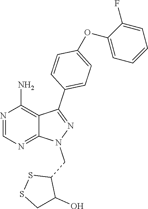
N1=CN=C2C(=C1N)C(C1=CC=C(OC3=CC=CC=C3F)C=C1)=NN2CC1SSCC1O
